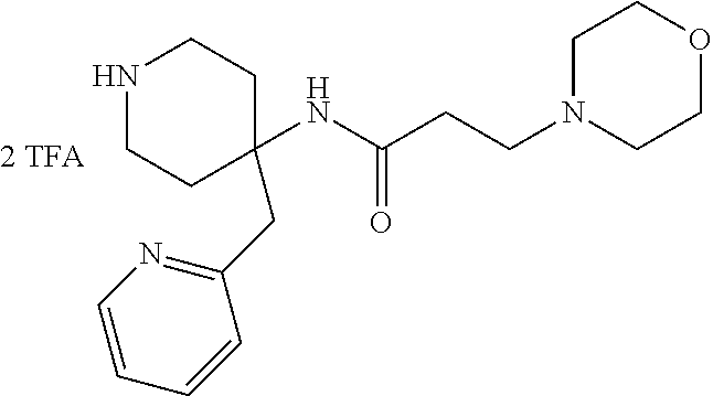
N(C(CCN1CCOCC1)=O)C1(CC2=NC=CC=C2)CCNCC1
